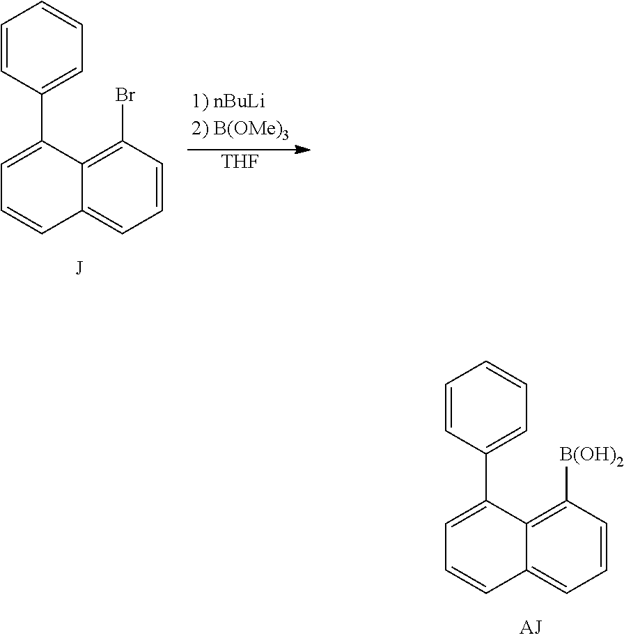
C1=CC(C2=CC=CC3=CC=CC(Br)=C23)=CC=C1.[THF].C1=CC(C2=CC=CC3=CC=CC([B(OH)2])=C23)=CC=C1
